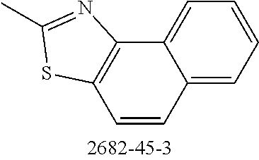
C12=C(C3=CC=CC=C3C=C1)N=C(C)S2
